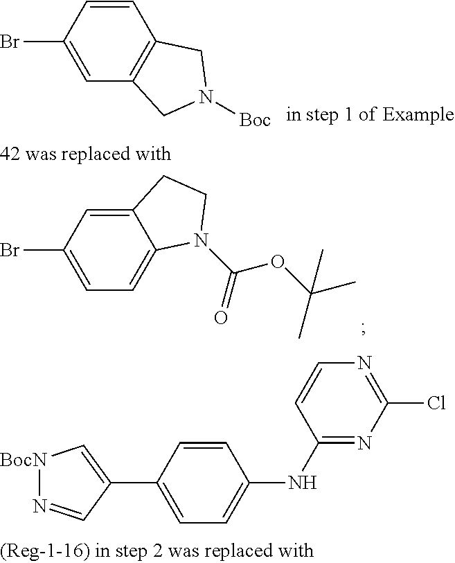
C1=C(Br)C=C2C(=C1)N(C(=O)OC(C)(C)C)CC2.C1=C(Br)C=CC2=C1CN([Boc])C2.C1=C(C2=C[BocN]N=C2)C=CC(NC2=NC(Cl)=NC=C2)=C1
